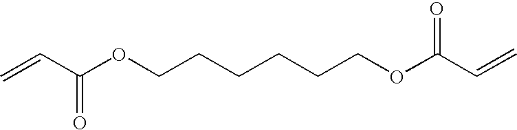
C(=O)(C=C)OCCCCCCOC(C=C)=O
